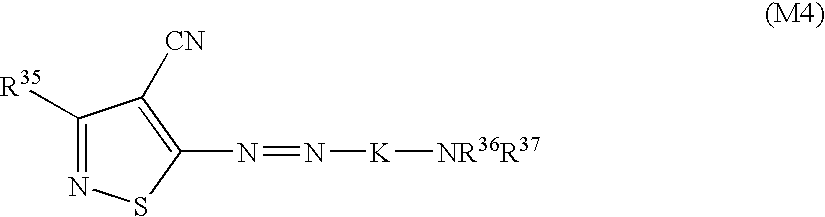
C1([R35])=NSC(N=N[K][NR36R37])=C1[CN]
